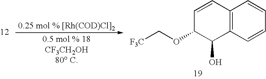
C12=C(C=CC=C1)C(O)C(OC[F3C])C=C2
